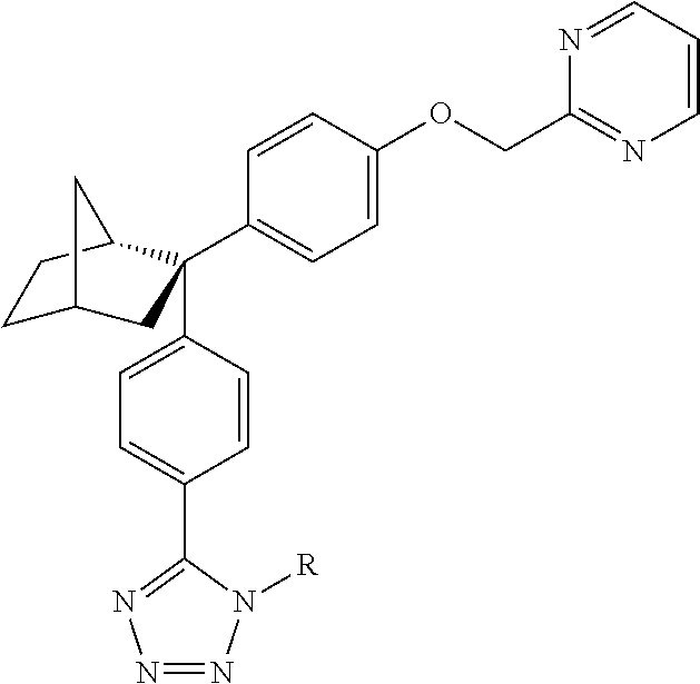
C1C2CC(C3=CC=C(OCC4=NC=CC=N4)C=C3)(C3=CC=C(C4=NN=NN4[R])C=C3)C(C1)C2
